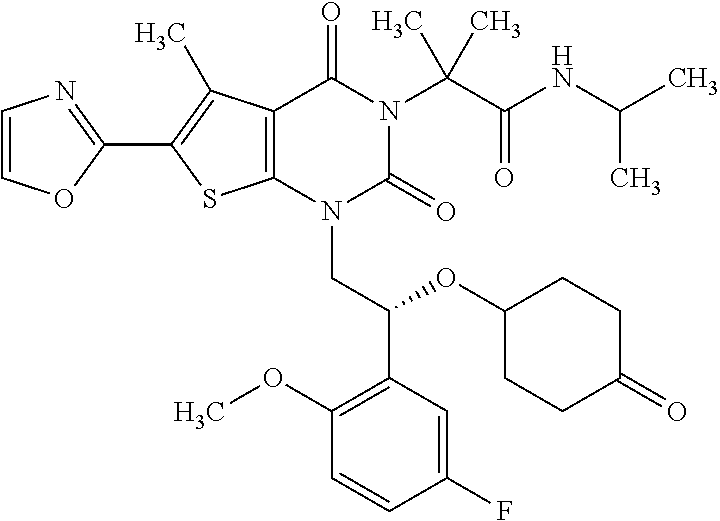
C12=C(C(C)=C(C3=NC=CO3)S1)C(=O)N(C(C(=O)NC(C)C)(C)C)C(=O)N2CC(C1=C(OC)C=CC(F)=C1)OC1CCC(=O)CC1
